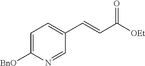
C1=C([BnO])N=CC(C=CC([OEt])=O)=C1
